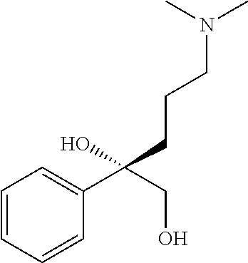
C1=CC=CC(C(CO)(CCCN(C)C)O)=C1
